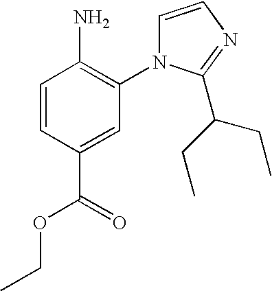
C1=CC(C(=O)OCC)=CC(N2C=CN=C2C(CC)CC)=C1N
